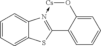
C1=C2C(=CC=C1)C1=N(->[Cs]O2)C2=CC=CC=C2S1
